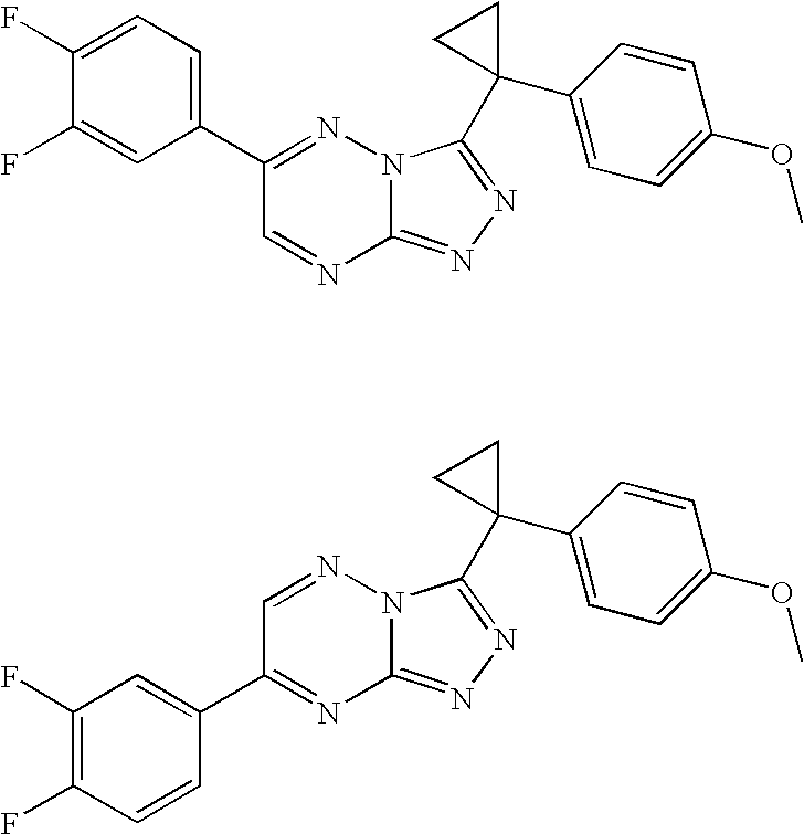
C12=NN=C(C3(C4=CC=C(OC)C=C4)CC3)N1N=C(C1=CC=C(F)C(F)=C1)C=N2.C12=NN=C(C3(C4=CC=C(OC)C=C4)CC3)N1N=CC(C1=CC(F)=C(F)C=C1)=N2
